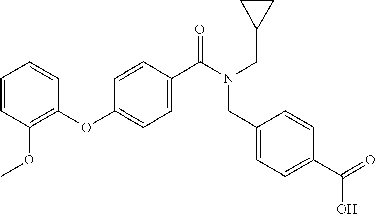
C1=CC(OC)=C(OC2=CC=C(C(N(CC3CC3)CC3=CC=C(C(O)=O)C=C3)=O)C=C2)C=C1
